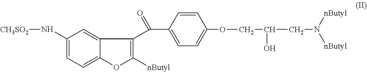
C1(N[CH3SO2])=CC=C2C(=C1)C(C(C1=CC=C(OCC(CN([nButyl])[nButyl])O)C=C1)=O)=C([nButyl])O2
